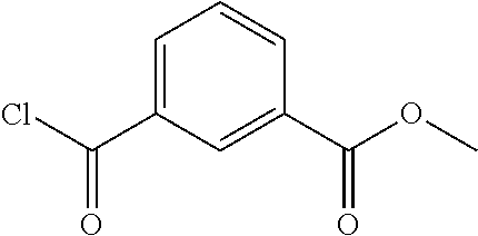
C1=C(C(Cl)=O)C=C(C(OC)=O)C=C1
